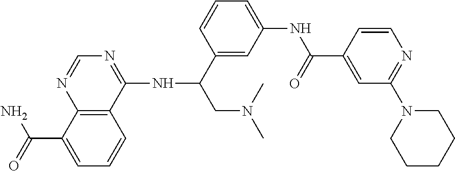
C12=C(C(NC(CN(C)C)C3=CC(NC(C4=CC(N5CCCCC5)=NC=C4)=O)=CC=C3)=NC=N1)C=CC=C2C(=O)N
